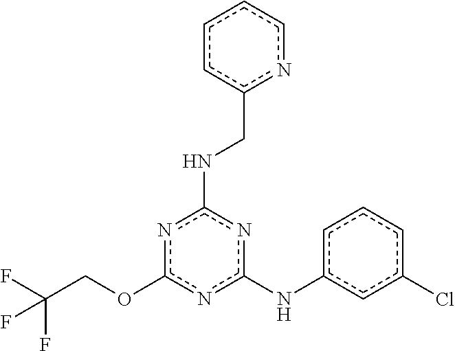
C(COc1nc(Nc2cccc(Cl)c2)nc(NCc2ncccc2)n1)(F)(F)F
